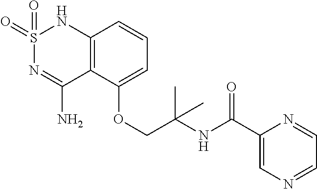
C12=C(C(OCC(NC(C3=CN=CC=N3)=O)(C)C)=CC=C1)C(N)=NS(=O)(=O)N2
